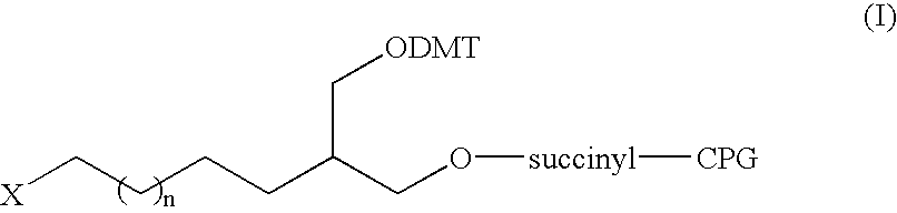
C(C(CO[succinyl][CPG])CCCC[X])[ODMT]
